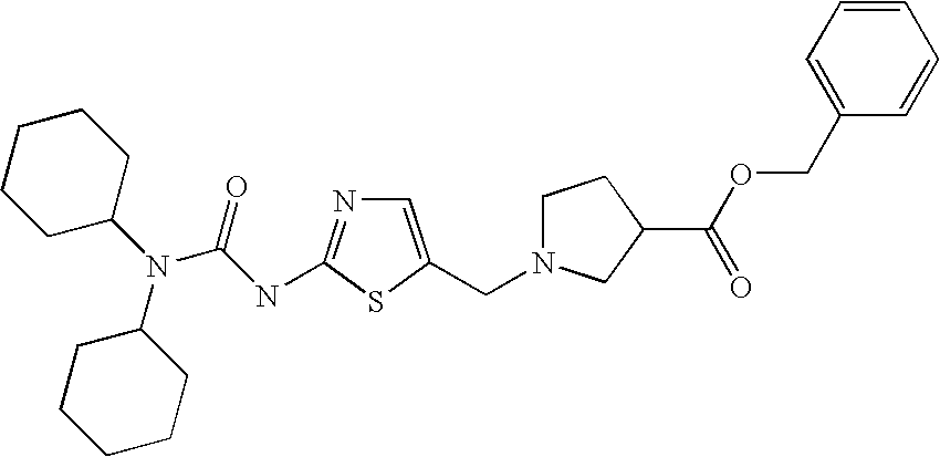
C1=C(CN2CCC(C(OCC3=CC=CC=C3)=O)C2)SC(NC(N(C2CCCCC2)C2CCCCC2)=O)=N1
